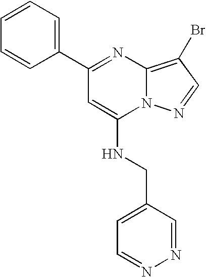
C1(C2=NC3=C(Br)C=NN3C(NCC3=CC=NN=C3)=C2)=CC=CC=C1
